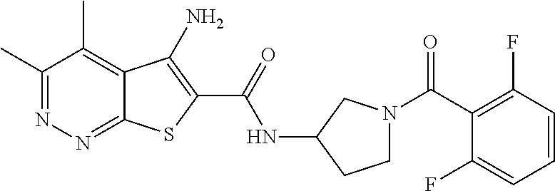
C1(C)=NN=C2C(=C1C)C(N)=C(C(=O)NC1CCN(C(=O)C3=C(F)C=CC=C3F)C1)S2
